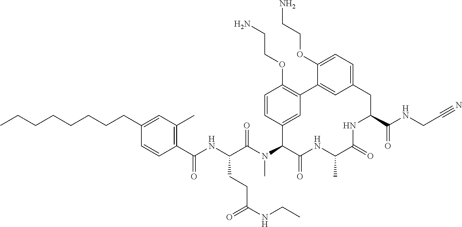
C1(C(NC(C(N(C2C(=O)NC(C)C(=O)NC(C(NCC#N)=O)CC3=CC=C(OCCN)C(=C3)C3=C(OCCN)C=CC2=C3)C)=O)CCC(NCC)=O)=O)=C(C)C=C(CCCCCCCC)C=C1
